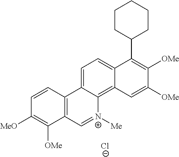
C1=CC2=C(C([OMe])=C1[MeO])C=[N+]([Me])C1=C3C(=CC=C21)C(C1CCCCC1)=C([OMe])C([OMe])=C3.[Cl-]
